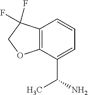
C12=C(C(C(N)C)=CC=C1)OCC2(F)F
